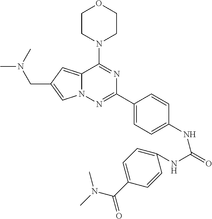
N12C(=CC(CN(C)C)=C1)C(N1CCOCC1)=NC(C1=CC=C(NC(NC3=CC=C(C(N(C)C)=O)C=C3)=O)C=C1)=N2
